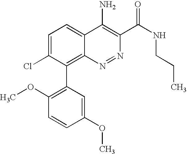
C1=C(Cl)C(C2=C(OC)C=CC(OC)=C2)=C2C(=C1)C(N)=C(C(NCCC)=O)N=N2
